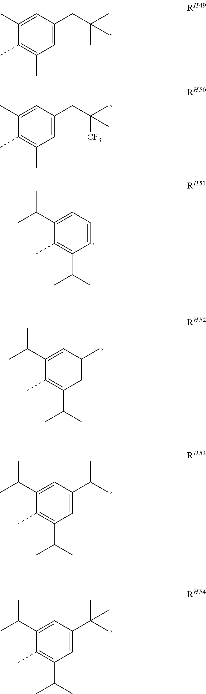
C1=CC=C(C(C)C)C(C)=C1C(C)C.C1=C(C)C=C(C(C)C)C(C)=C1C(C)C.C1=C(C(C)C)C=C(C(C)C)C(C)=C1C(C)C.C1=C(C(C)(C)C)C=C(C(C)C)C(C)=C1C(C)C.C1=C(CC(C)(C)C)C=C(C)C(C)=C1C.C1=C(CC(C)([CF3])C)C=C(C)C(C)=C1C
